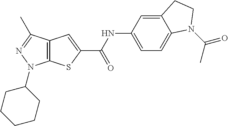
C12=C(SC(C(NC3=CC=C4C(=C3)CCN4C(C)=O)=O)=C1)N(C1CCCCC1)N=C2C
